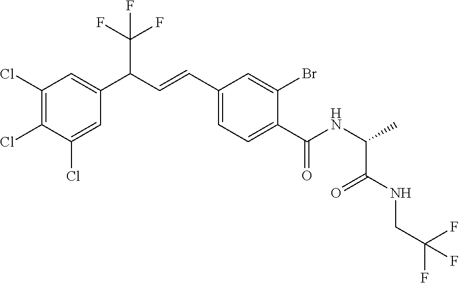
C1(Cl)=C(Cl)C(Cl)=CC(C(C=CC2=CC=C(C(NC(C)C(=O)NCC(F)(F)F)=O)C(Br)=C2)C(F)(F)F)=C1
